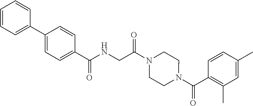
C1=CC=C(C2=CC=C(C(NCC(N3CCN(C(C4=C(C)C=C(C)C=C4)=O)CC3)=O)=O)C=C2)C=C1
